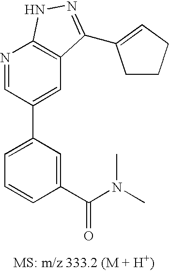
N1=CC(C2=CC=CC(C(N(C)C)=O)=C2)=CC2=C1NN=C2C1=CCCC1
